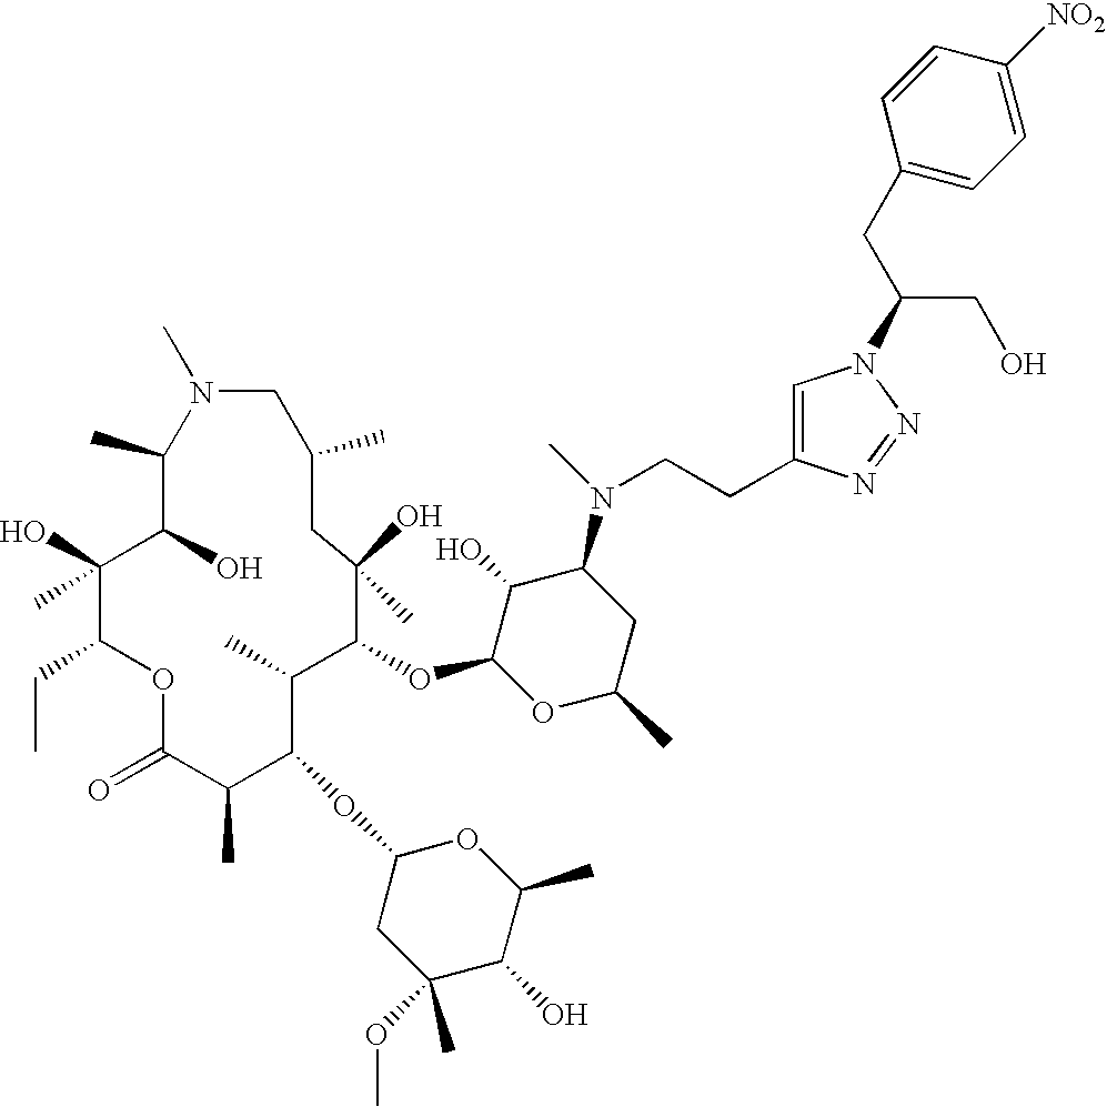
C1(C)C(O)C(O)(C)C(CC)OC(=O)C(C)C(OC2CC(C)(OC)C(O)C(C)O2)C(C)C(OC2OC(C)CC(N(C)CCC3=CN(C(CC4=CC=C([NO2])C=C4)CO)N=N3)C2O)C(O)(C)CC(C)CN1C
